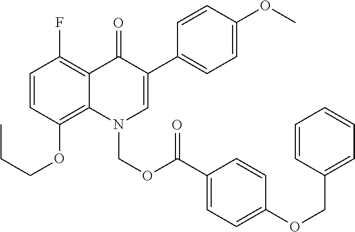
C1=CC(OCCC)=C2C(=C1F)C(=O)C(C1=CC=C(OC)C=C1)=CN2COC(=O)C1=CC=C(OCC2=CC=CC=C2)C=C1
